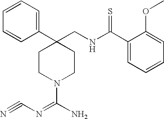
C1(CNC(C2=CC=CC=C2OC)=S)(C2=CC=CC=C2)CCN(C(N)=NC#N)CC1
